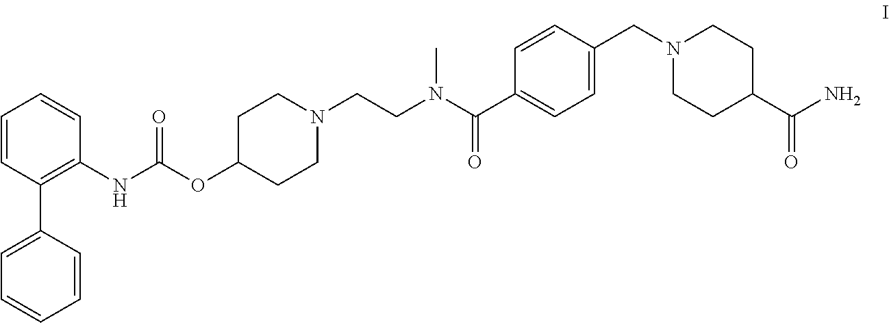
C1C(OC(=O)NC2=C(C3=CC=CC=C3)C=CC=C2)CCN(CCN(C)C(C2=CC=C(CN3CCC(C(=O)N)CC3)C=C2)=O)C1
